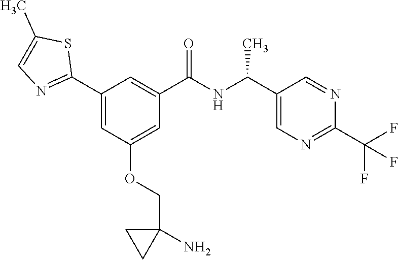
C1(C2=NC=C(C)S2)=CC(OCC2(N)CC2)=CC(C(NC(C2=CN=C(C(F)(F)F)N=C2)C)=O)=C1
